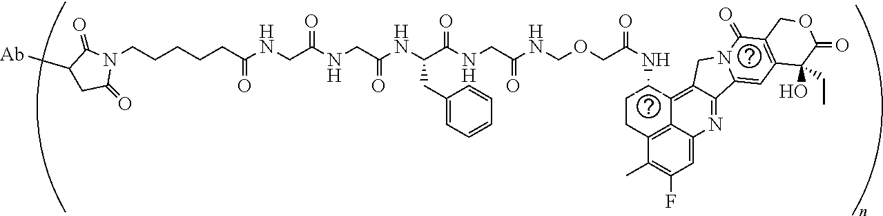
C(CCCC(NCC(NCC(NC(C(NCC(NCOCC(NC1CCC2=C3C1=C1C(=NC3=CC(F)=C2C)C2=CC3=C(C(=O)N2C1)COC(=O)C3(O)CC)=O)=O)=O)CC1=CC=CC=C1)=O)=O)=O)CN1C(=O)C([Ab])CC1=O
